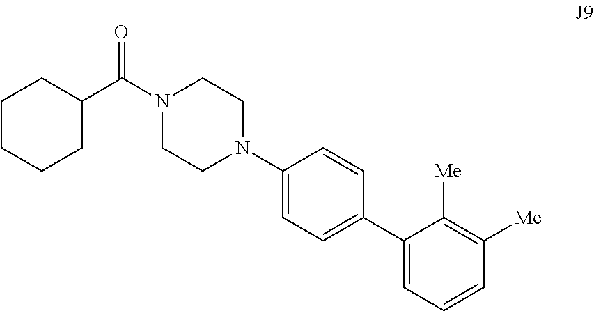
C1CCCC(C(N2CCN(C3=CC=C(C4=CC=CC([Me])=C4[Me])C=C3)CC2)=O)C1
